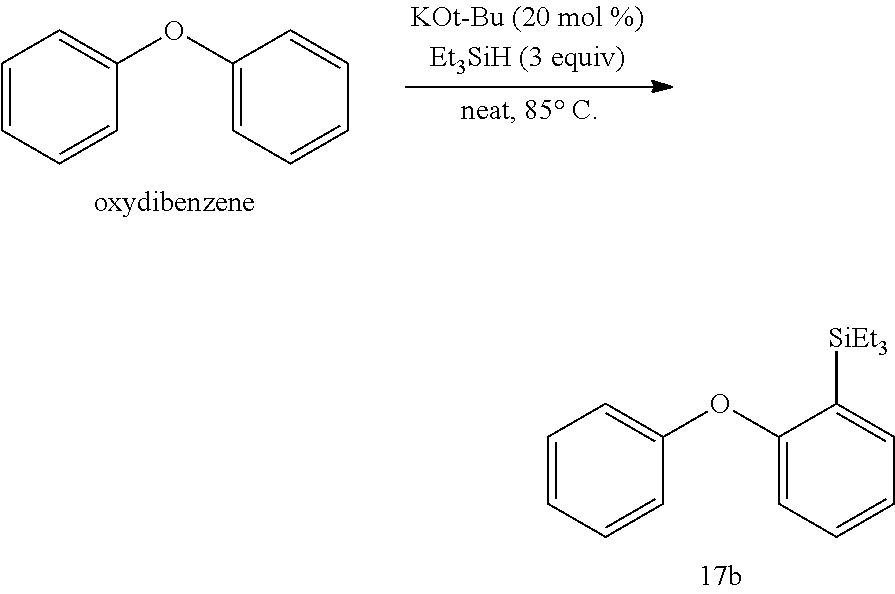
C1(OC2=CC=CC=C2)=CC=CC=C1[SiEt3].C1(OC2=CC=CC=C2)=CC=CC=C1
